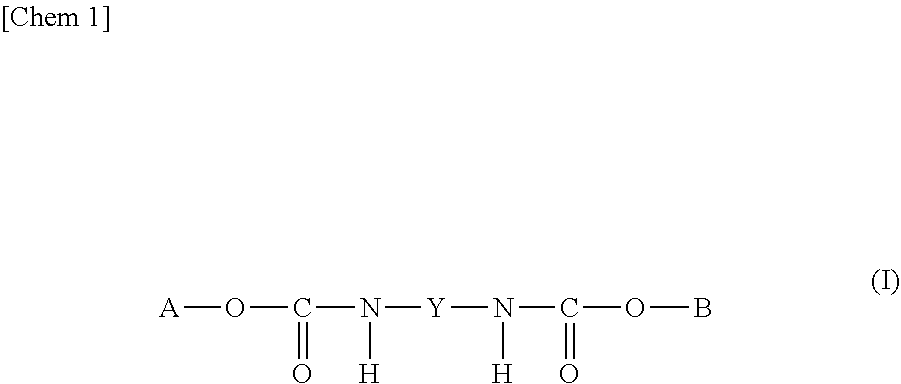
[A]OC(N([Y]N(C(OB)=O)[H])[H])=O
